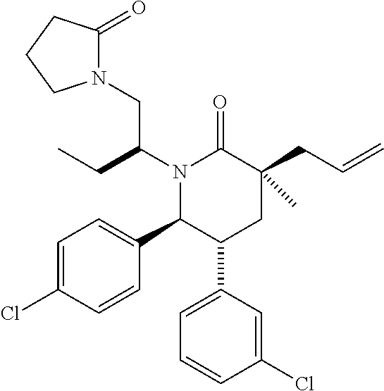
N1(C(CC)CN2C(=O)CCC2)C(C2=CC=C(Cl)C=C2)C(C2=CC=CC(Cl)=C2)CC(CC=C)(C)C1=O
